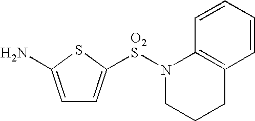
C1=C(N)SC([O2S]N2CCCC3=C2C=CC=C3)=C1
